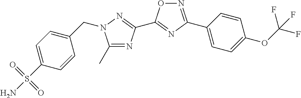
C1(C)=NC(C2=NC(C3=CC=C(OC(F)(F)F)C=C3)=NO2)=NN1CC1=CC=C(S(N)(=O)=O)C=C1
